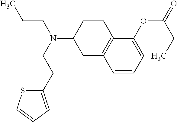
C1(OC(CC)=O)=CC=CC2=C1CCC(N(CCC)CCC1=CC=CS1)C2
